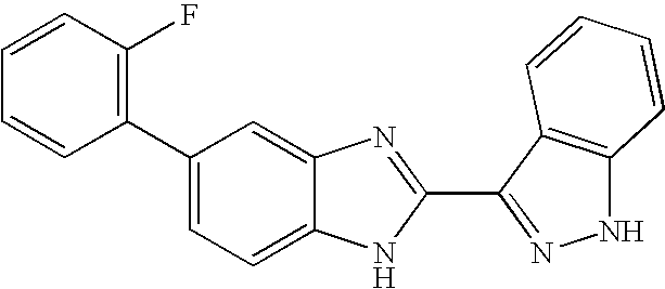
C1=C2C(=CC(C3=C(F)C=CC=C3)=C1)N=C(C1=NNC3=C1C=CC=C3)N2
